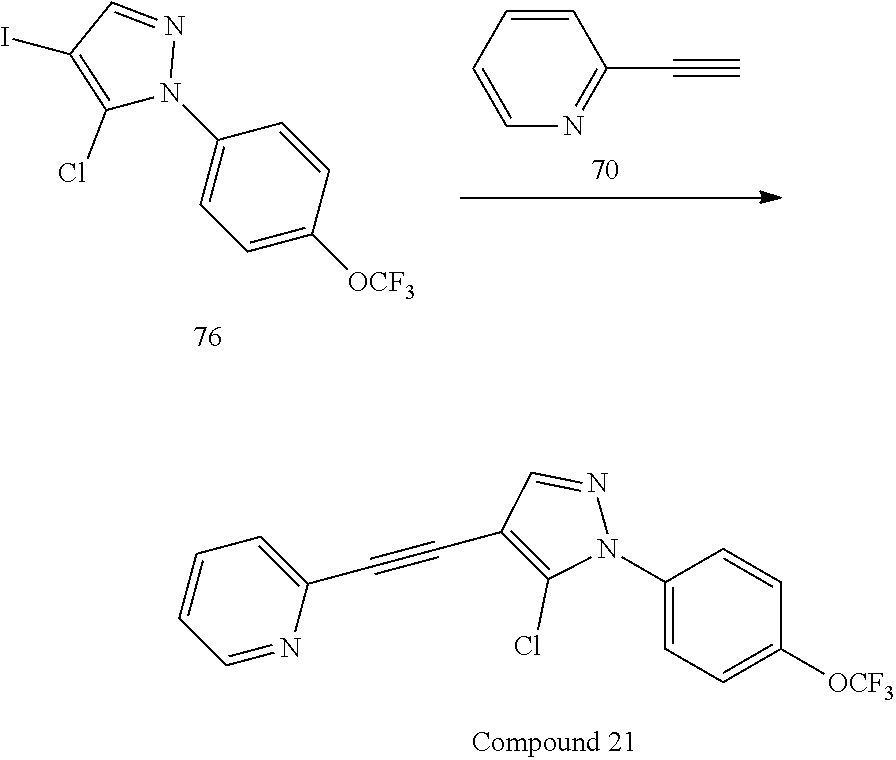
C1(Cl)=C(I)C=NN1C1=CC=C([OCF3])C=C1.C1=CN=C(C#C)C=C1.C1(N2C(Cl)=C(C#CC3=CC=CC=N3)C=N2)=CC=C([OCF3])C=C1
